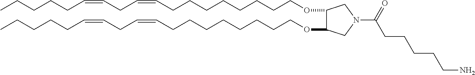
O(CCCCCCCCC=CCC=CCCCCC)C1C(OCCCCCCCCC=CCC=CCCCCC)CN(C(=O)CCCCCN)C1
